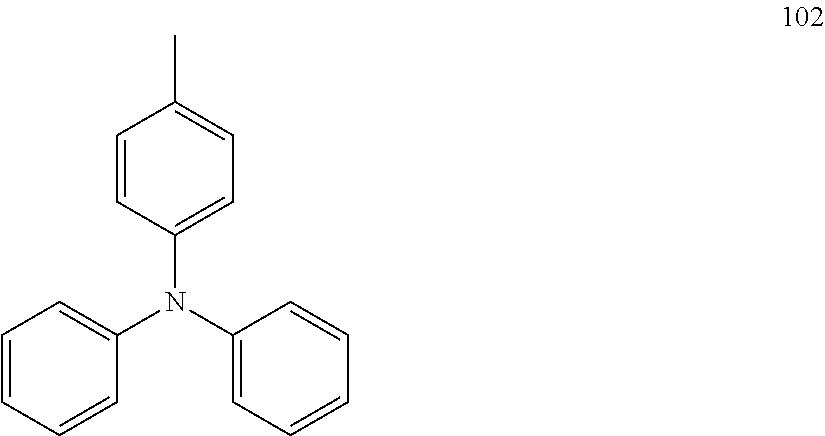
C1=CC=CC(N(C2=CC=CC=C2)C2=CC=C(C)C=C2)=C1
